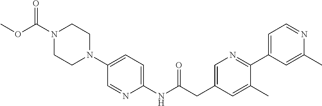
N1(C(OC)=O)CCN(C2=CC=C(NC(CC3=CN=C(C4=CC=NC(C)=C4)C(C)=C3)=O)N=C2)CC1
